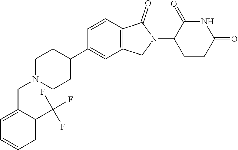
C1N(CC2=CC=CC=C2C(F)(F)F)CCC(C2=CC3=C(C=C2)C(=O)N(C2CCC(=O)NC2=O)C3)C1
